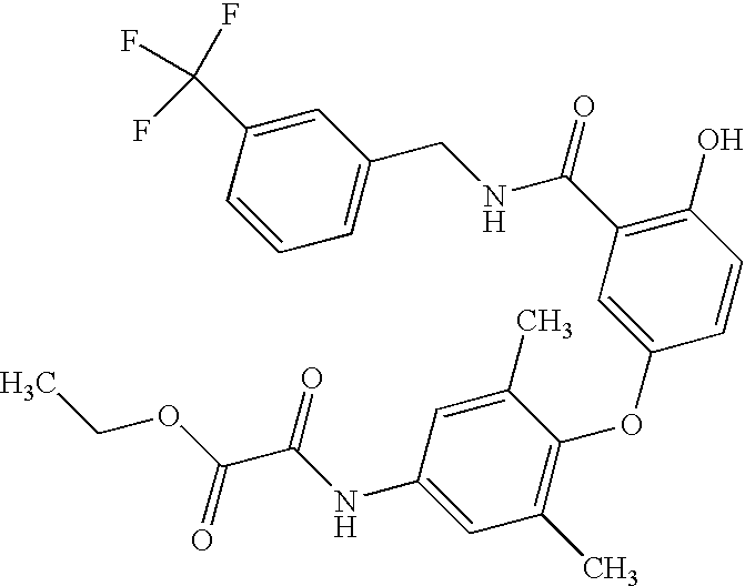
C1(O)=C(C(NCC2=CC=CC(C(F)(F)F)=C2)=O)C=C(OC2=C(C)C=C(NC(C(OCC)=O)=O)C=C2C)C=C1
